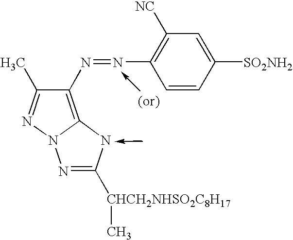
C1(N=NC2=C([NC])C=C([SO2NH2])C=C2)=C2N(N=C1C)N=C([CHCH2NHSO2C8H17]C)N2
